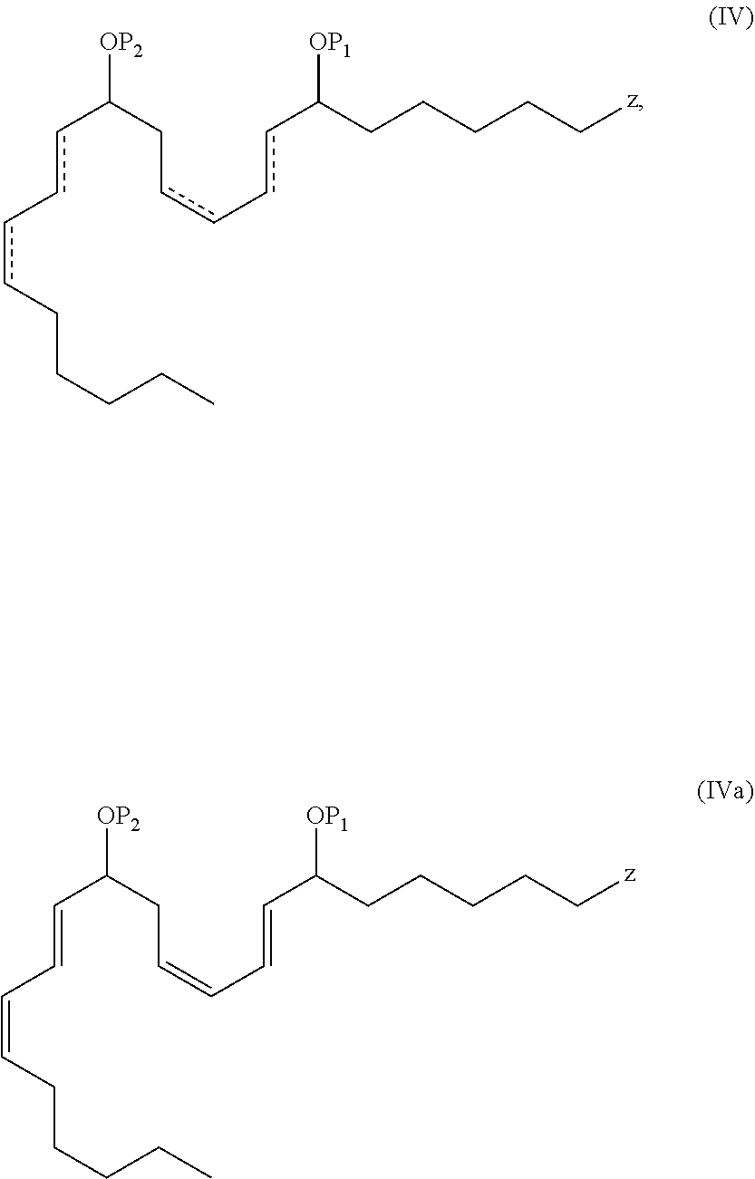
c(c-ccCCCCC)C(Ccc-ccC(CCCCC[z])[OP1])[OP2].C(=CC=CCCCCC)C(CC=CC=CC(CCCCC[z])[OP1])[OP2]
